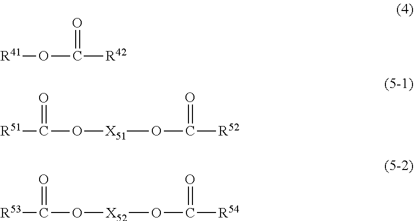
[R41]OC([R42])=O.[X51](OC([R52])=O)OC([R51])=O.[X52](OC([R54])=O)OC([R53])=O
